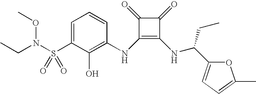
C1=C(S(N(CC)OC)(=O)=O)C(O)=C(NC2=C(NC(CC)C3=CC=C(C)O3)C(=O)C2=O)C=C1
